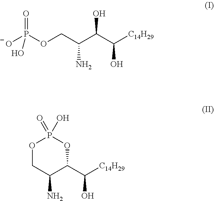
[O-]P(OCC(C(C([C14H29])O)O)N)(O)=O.O1CC(N)C(C([C14H29])O)OP1(O)=O
